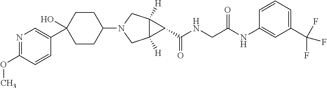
C1(O)(C2=CN=C(OC)C=C2)CCC(N2CC3([H])C([H])(C2)C3C(NCC(NC2=CC(C(F)(F)F)=CC=C2)=O)=O)CC1
